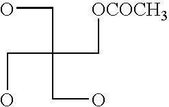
C(C(C[OCOCH3])(CO)CO)O
